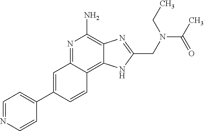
C1=C(C2=CC=NC=C2)C=CC2=C3C(=C(N)N=C12)N=C(CN(CC)C(C)=O)N3
